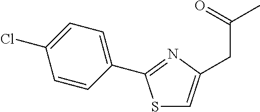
S1C=C(CC(=O)C)N=C1C1=CC=C(Cl)C=C1
